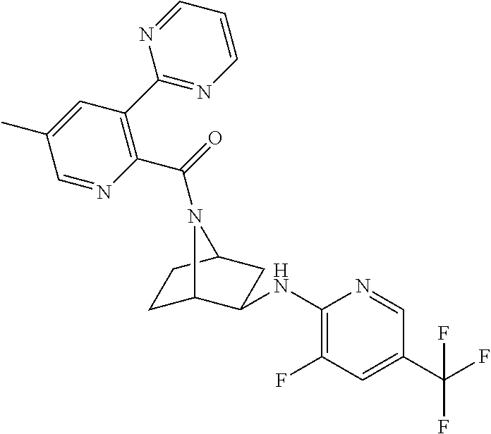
C1(NC2C3CCC(C2)N3C(=O)C2=C(C3=NC=CC=N3)C=C(C)C=N2)=C(F)C=C(C(F)(F)F)C=N1
